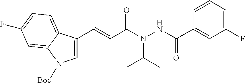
C1=C(C=CC(N(NC(C2=CC(F)=CC=C2)=O)C(C)C)=O)C2=CC=C(F)C=C2N1[Boc]
